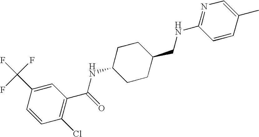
C1(C(F)(F)F)=CC(C(=O)NC2CCC(CNC3=NC=C(C)C=C3)CC2)=C(Cl)C=C1
